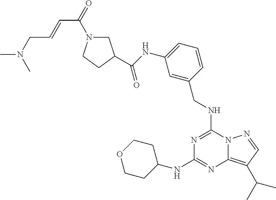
N(C1=NC(NC2CCOCC2)=NC2=C(C(C)C)C=NN12)CC1=CC(NC(=O)C2CN(C(C=CCN(C)C)=O)CC2)=CC=C1
